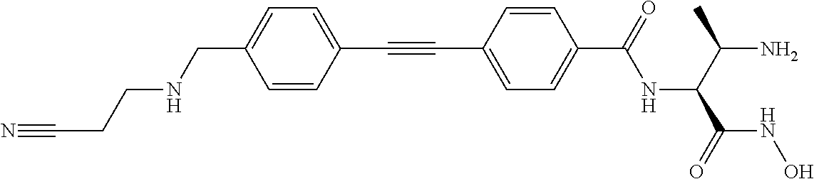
C(C1=CC=C(C(=O)NC(C(C)N)C(=O)NO)C=C1)#CC1=CC=C(CNCCC#N)C=C1
